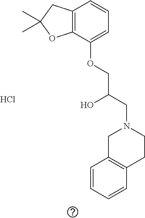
C12=C(C(OCC(CN3CCC4=C(C3)C=CC=C4)O)=CC=C1)OC(C)(C)C2.Cl
